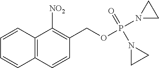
C12=C(C([NO2])=C(COP(=O)(N3CC3)N3CC3)C=C1)C=CC=C2
